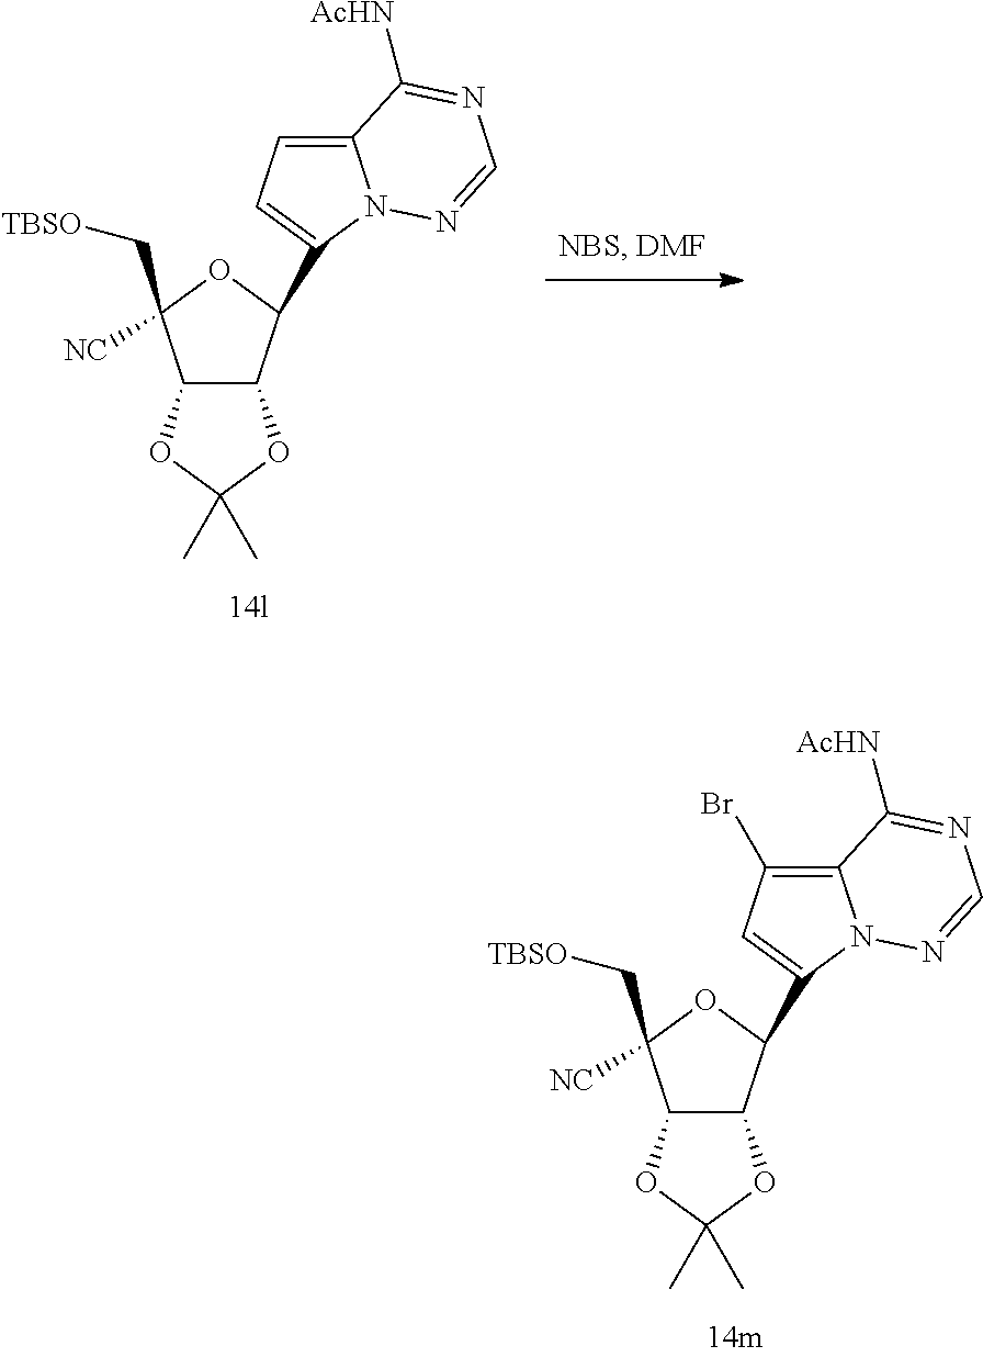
C12C(C(C3=CC(Br)=C4N3N=CN=C4[AcHN])OC1([NC])C[TBSO])OC(C)(C)O2.C12C(C(C3=CC=C4N3N=CN=C4[AcHN])OC1([NC])C[TBSO])OC(C)(C)O2
